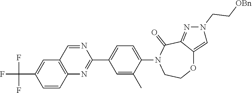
C1=CC2=C(C=C1C(F)(F)F)C=NC(C1=CC=C(N3CCOC4=CN(CC[OBn])N=C4C3=O)C(C)=C1)=N2
